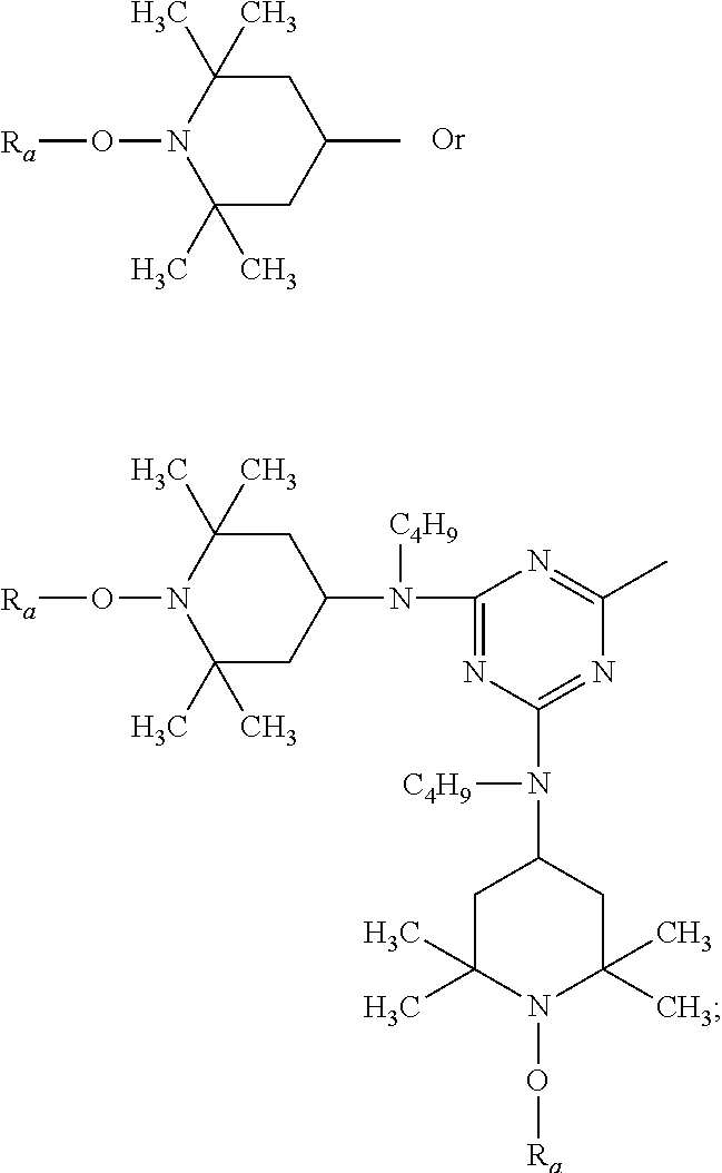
C1C(C)(C)N(O[Ra])C(C)(C)CC1C.C1C(C)(C)N(O[Ra])C(C)(C)CC1N(C1=NC(N(C2CC(C)(C)N(O[Ra])C(C)(C)C2)[C4H9])=NC(C)=N1)[C4H9]
